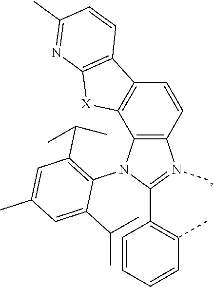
C12=C(N(C3=C(C(C)C)C=C(C)C=C3C(C)C)C(C3=C(C)C=CC=C3)=N1C)C1=C(C=C2)C2=C([X]1)N=C(C)C=C2
